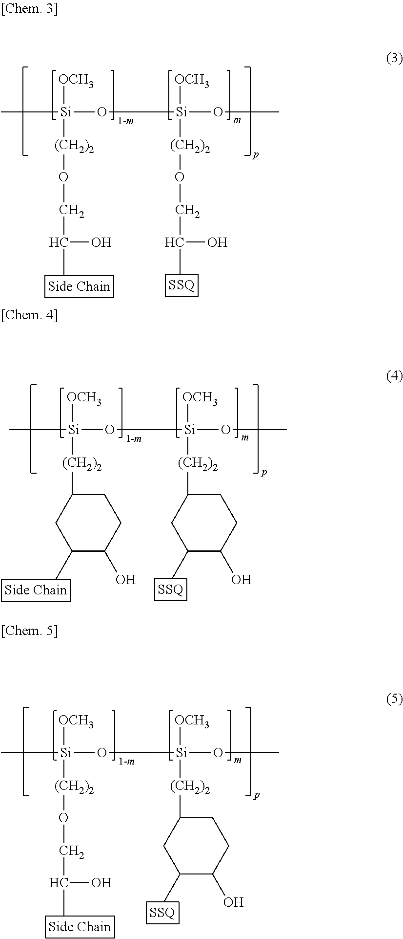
C[Si]([OCH3])([(CH2)2]OCC(O)C)O[Si]([OCH3])([(CH2)2]OCC(O)C)OC.C[Si]([OCH3])([(CH2)2]C1CC(C)C(O)CC1)O[Si]([OCH3])([(CH2)2]C1CC(C)C(O)CC1)OC.C[Si]([OCH3])([(CH2)2]OCC(O)C)O[Si]([OCH3])([(CH2)2]C1CC(C)C(O)CC1)OC
